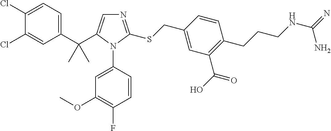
C1(C(C)(C)C2=CN=C(SCC3=CC(C(O)=O)=C(CCCNC(=N)N)C=C3)N2C2=CC(OC)=C(F)C=C2)=CC=C(Cl)C(Cl)=C1
